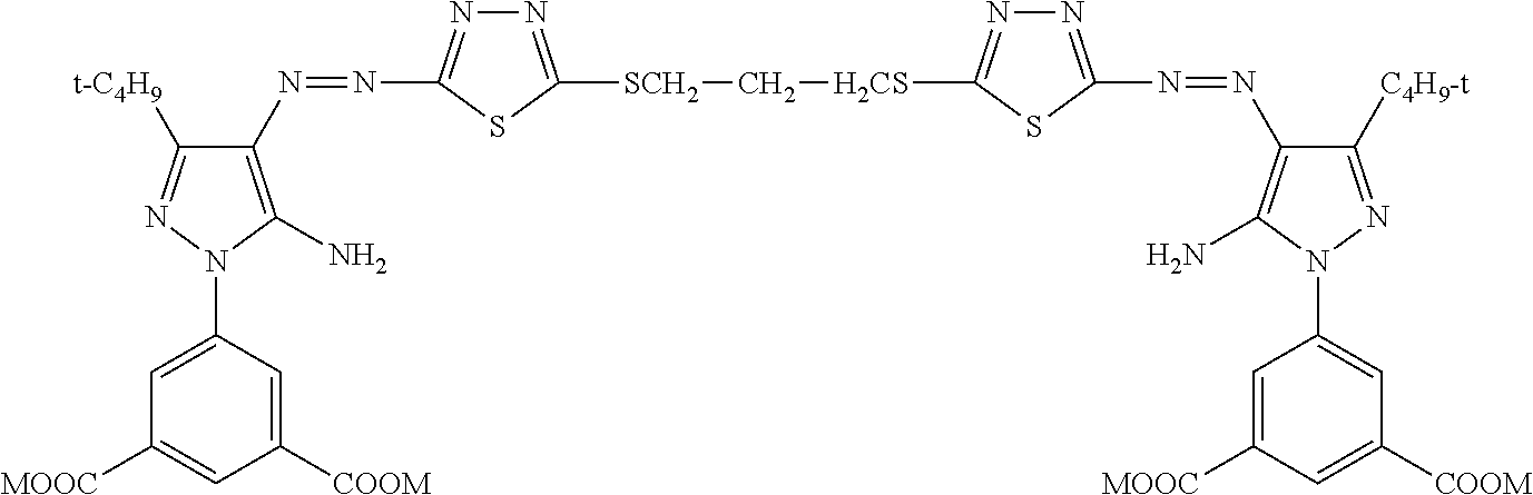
N(=NC1=C(N)N(C2=CC([MOOC])=CC([COOM])=C2)N=C1[t-C4H9])C1=NN=C([SCH2]C[H2CS]C2=NN=C(N=NC3=C(N)N(C4=CC([COOM])=CC([MOOC])=C4)N=C3[C4H9-t])S2)S1
